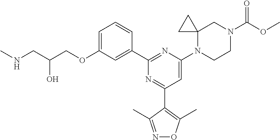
C1=C(OCC(CNC)O)C=C(C2=NC(N3CCN(C(OC)=O)CC34CC4)=CC(C3=C(C)ON=C3C)=N2)C=C1
